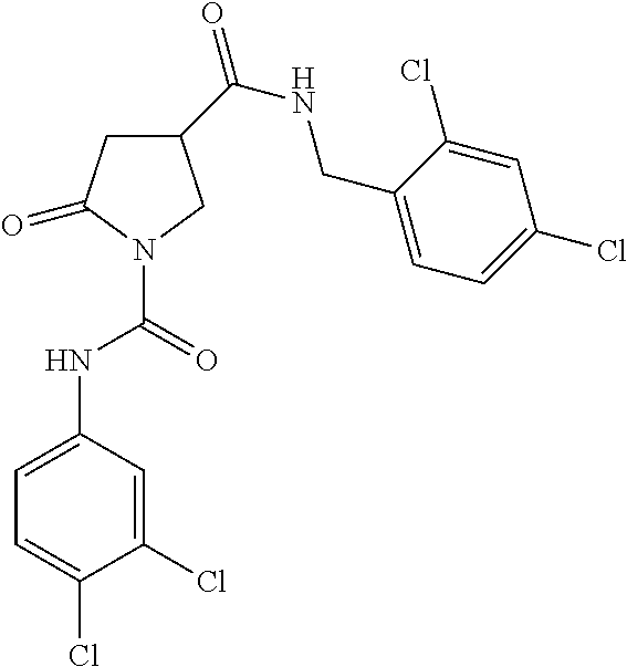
C1C(C(NCC2=CC=C(Cl)C=C2Cl)=O)CN(C(=O)NC2=CC=C(Cl)C(Cl)=C2)C1=O
